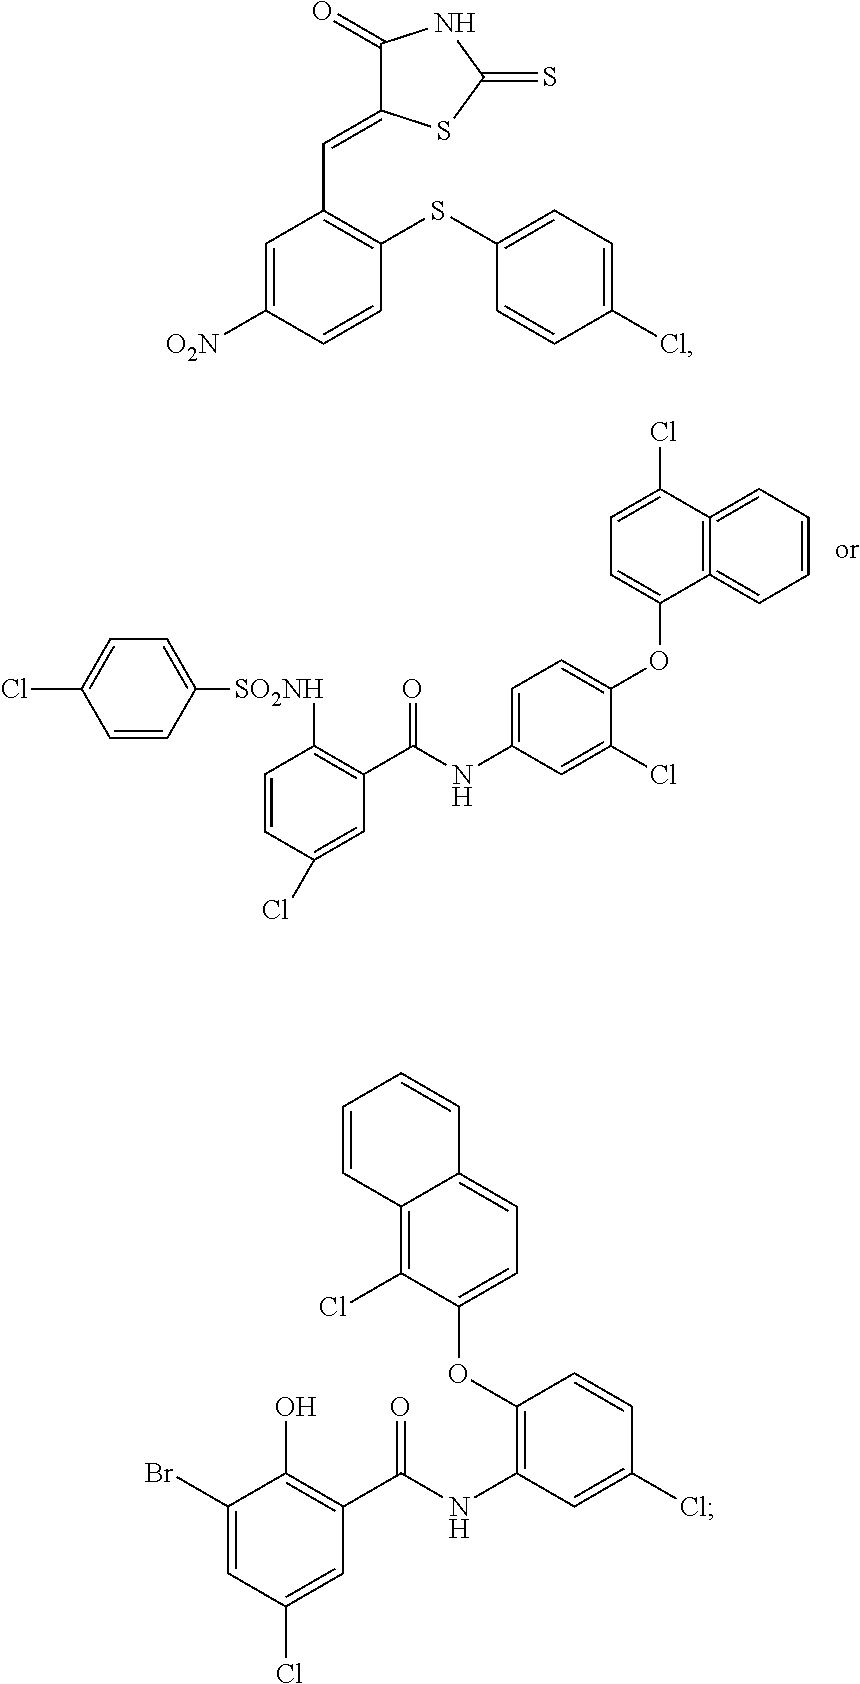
C12=C(=CC=CC=1)C(OC1=CC=C(NC(C3=C([SO2NH]C4=CC=C(Cl)C=C4)C=CC(Cl)=C3)=O)C=C1Cl)=CC=C2Cl.C1(=O)C(=CC2=C(SC3=CC=C(Cl)C=C3)C=CC([O2N])=C2)SC(=S)N1.C12=C(Cl)C(OC3=C(NC(C4=C(O)C(Br)=CC(Cl)=C4)=O)C=C(Cl)C=C3)=CC=C1C=CC=C2
